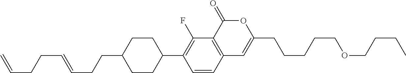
C12=C(C(=O)OC(CCCCCOCCCC)=C1)C(F)=C(C1CCC(CCC=CCCC=C)CC1)C=C2
